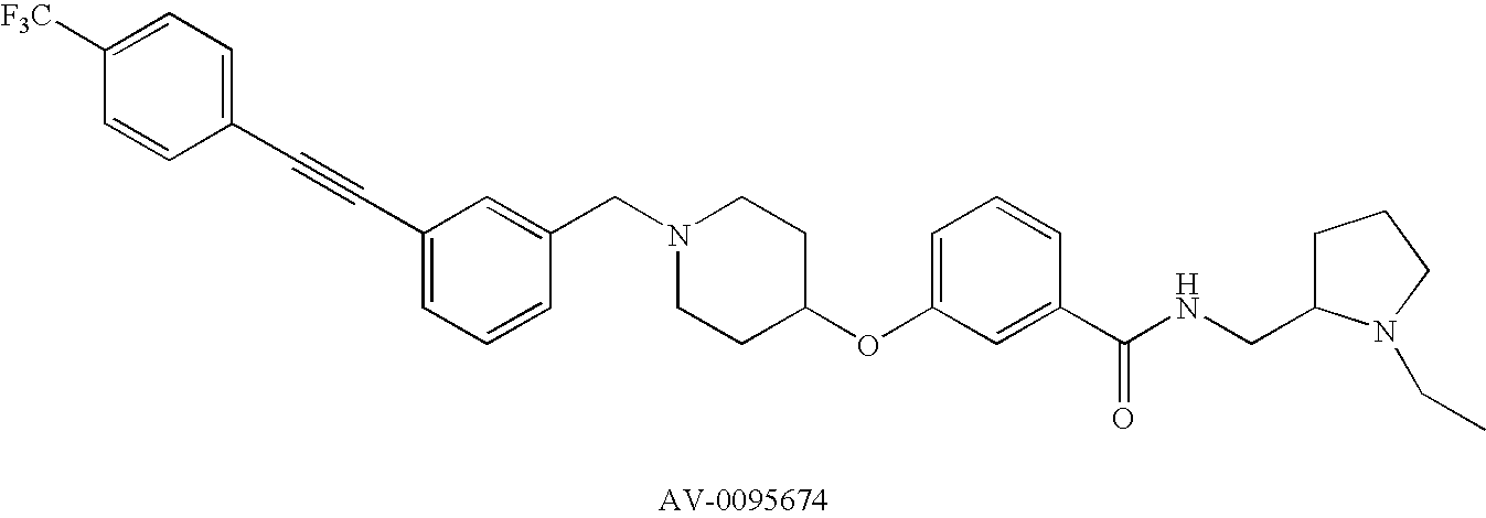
C1(CN2CCC(OC3=CC=CC(C(NCC4CCCN4CC)=O)=C3)CC2)=CC(C#CC2=CC=C([F3C])C=C2)=CC=C1
